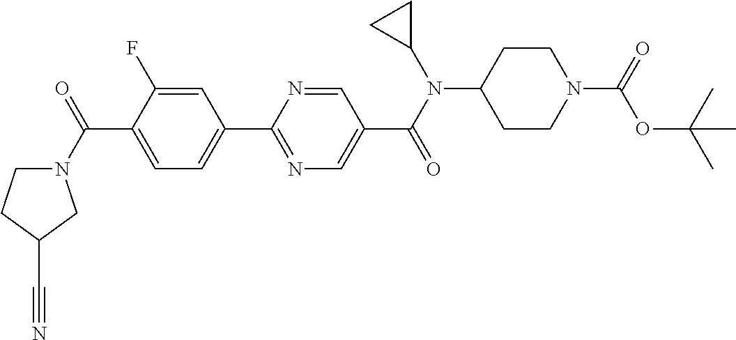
C1(C(N2CCC(C#N)C2)=O)=CC=C(C2=NC=C(C(N(C3CC3)C3CCN(C(=O)OC(C)(C)C)CC3)=O)C=N2)C=C1F
